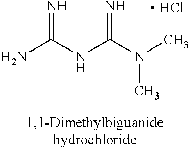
NC(NC(N(C)C)=N)=N.[ HCl]
